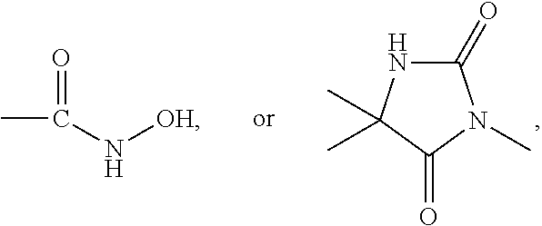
CC(N[OH])=O.C1(=O)NC(C)(C)C(=O)N1C
